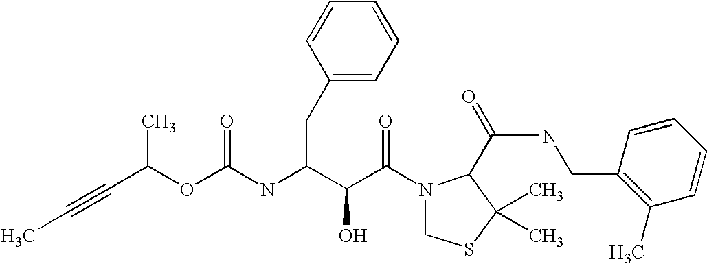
N(C(C(C(N1CSC(C)(C)C1C(NCC1=C(C)C=CC=C1)=O)=O)O)CC1=CC=CC=C1)C(=O)OC(C#CC)C
